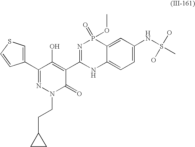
C1(C2=NN(CCC3CC3)C(=O)C(C3=NP(=O)(OC)C4=CC(NS(C)(O)O)=CC=C4N3)=C2O)=CSC=C1
